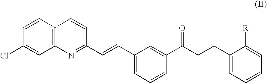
C1=CC2=C(C=C1Cl)N=C(C=CC1=CC=CC(C(CCC3=CC=CC=C3[R])=O)=C1)C=C2
